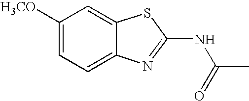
C1([H3CO])=CC=C2C(=C1)SC(NC(=O)C)=N2
